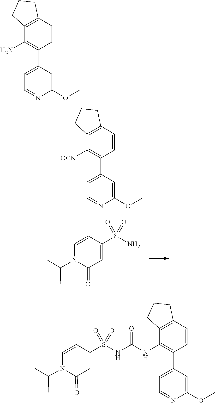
C1=CC(C2=CC=NC(OC)=C2)=C([OCN])C2=C1CCC2.S(=O)(=O)(C1=CC(=O)N(C(C)C)C=C1)N.C1=CC(C2=CC=NC(OC)=C2)=C(N)C2=C1CCC2.O=S(=O)(C1=CC(=O)N(C(C)C)C=C1)NC(NC1=C(C2=CC=NC(OC)=C2)C=CC2=C1CCC2)=O
